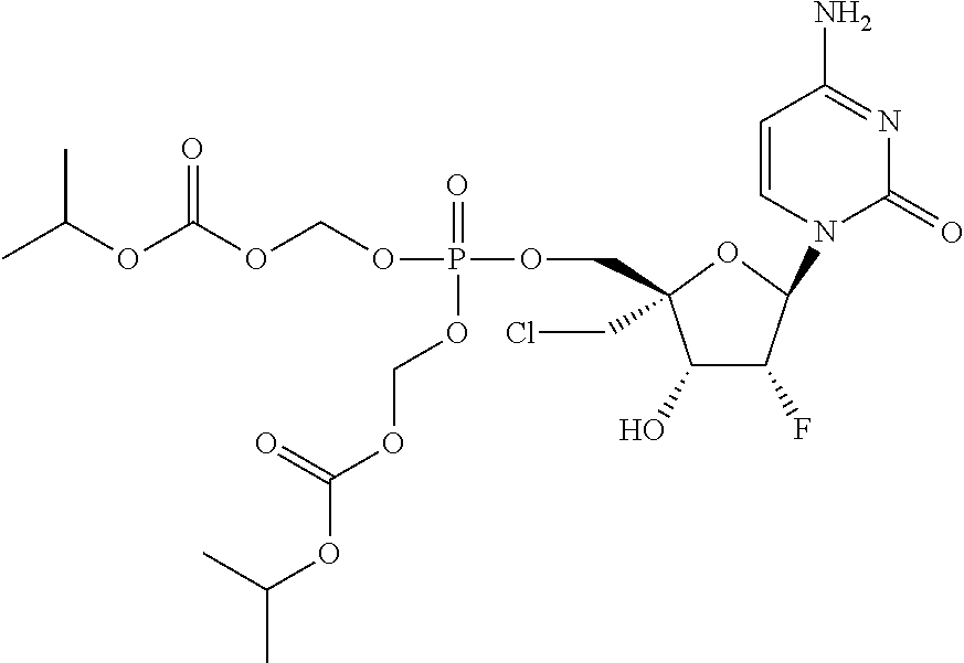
C1(O)C(F)C(N2C=CC(N)=NC2=O)OC1(CCl)COP(OCOC(OC(C)C)=O)(=O)OCOC(OC(C)C)=O
